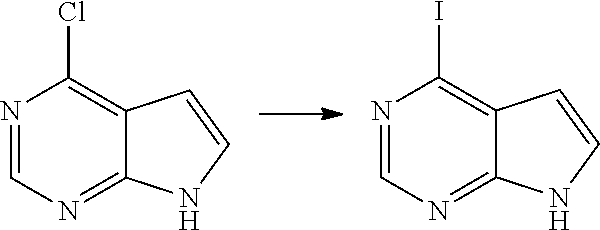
N1=CN=C2C(=C1Cl)C=CN2.N1=CN=C2C(=C1I)C=CN2
